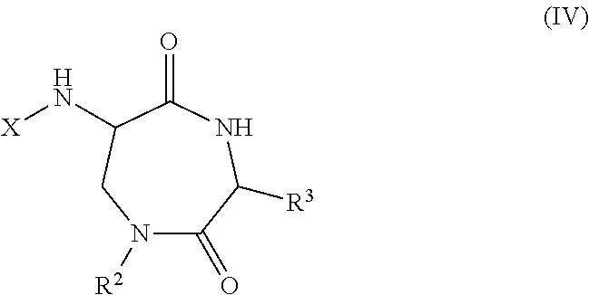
N1([R2])C(=O)C([R3])NC(=O)C(N[X])C1
